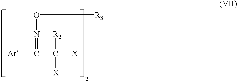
[Ar]C(C([X])([X])[R2])=NO[R3]
